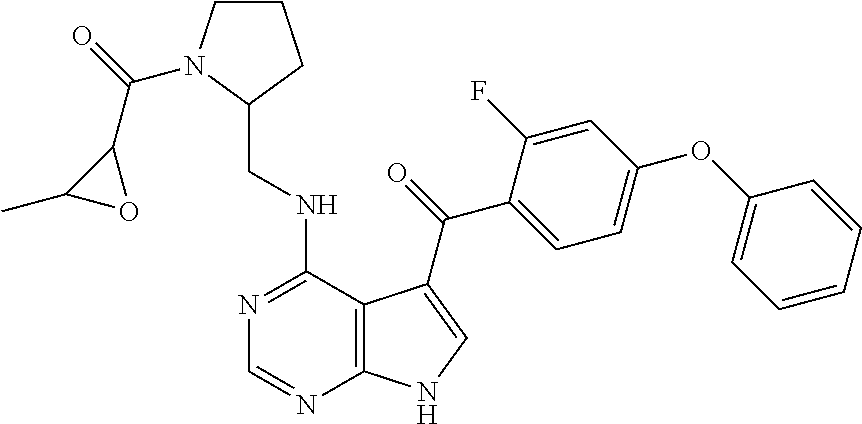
C1=CC=CC(OC2=CC=C(C(=O)C3=CNC4=C3C(NCC3CCCN3C(=O)C3C(C)O3)=NC=N4)C(F)=C2)=C1
